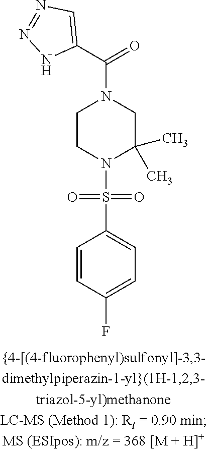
C1CN(S(=O)(=O)C2=CC=C(F)C=C2)C(C)(C)CN1C(C1=CN=NN1)=O
